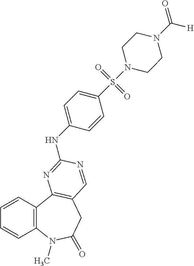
C1=CC2=C(C=C1)N(C)C(=O)CC1=C2N=C(NC2=CC=C(S(N3CCN(C(=O)[H])CC3)(=O)=O)C=C2)N=C1
